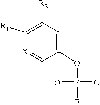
[X]1=CC(OS(F)(=O)=O)=CC([R2])=C1[R1]
